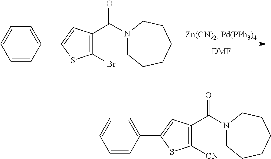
[DMF].C1=CC(C2=CC(C(N3CCCCCC3)=O)=C(Br)S2)=CC=C1.C1=CC(C2=CC(C(N3CCCCCC3)=O)=C([CN])S2)=CC=C1
